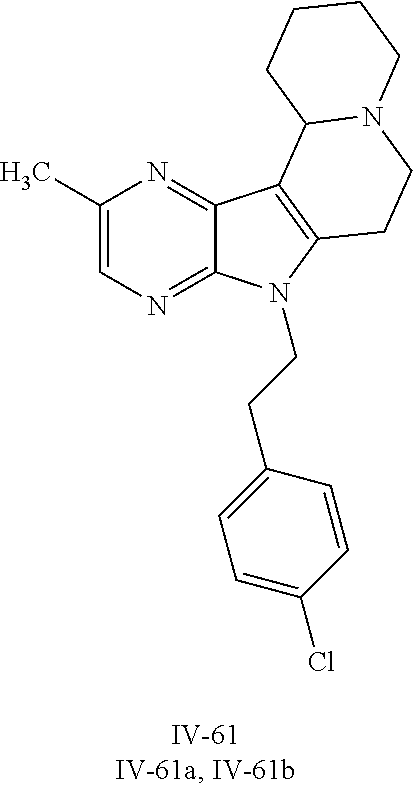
C1(C)=CN=C2C(=N1)C1=C(N2CCC2=CC=C(Cl)C=C2)CCN2C1CCCC2
